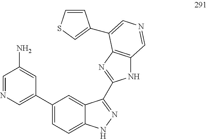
C1=NC=C(C2=CC=C3C(=C2)C(C2=NC4=C(N2)C=NC=C4C2=CSC=C2)=NN3)C=C1N
